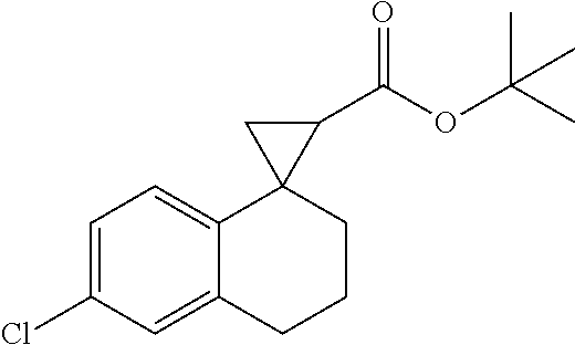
C1(Cl)=CC=C2C(=C1)CCCC21C(C(OC(C)(C)C)=O)C1
